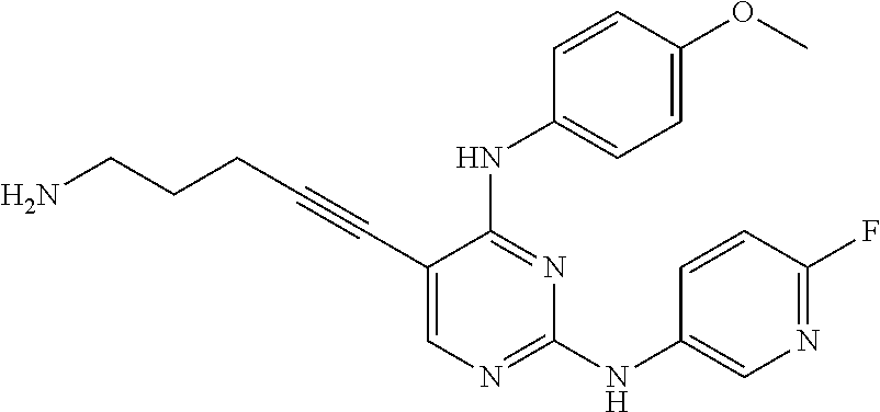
NCCCC#CC1=CN=C(NC2=CN=C(F)C=C2)N=C1NC1=CC=C(OC)C=C1
